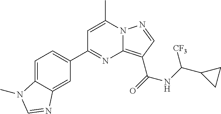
C1=C(C)N2C(=C(C(=O)NC(C3CC3)[CF3])C=N2)N=C1C1=CC=C2C(=C1)N=CN2C
